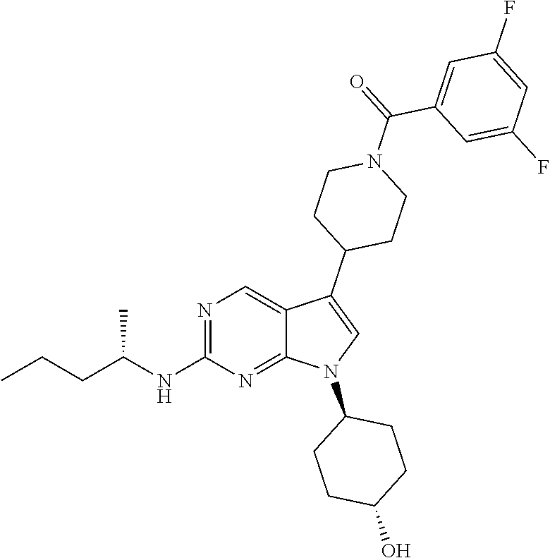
N1=C(NC(CCC)C)N=C2C(=C1)C(C1CCN(C(C3=CC(F)=CC(F)=C3)=O)CC1)=CN2C1CCC(O)CC1
